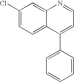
C1(Cl)=CC=C2C(=C1)N=CC=C2C1=CC=CC=C1
